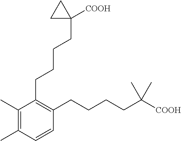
C1(C)=C(C)C=CC(CCCCC([COOH])(C)C)=C1CCCCC1([COOH])CC1
